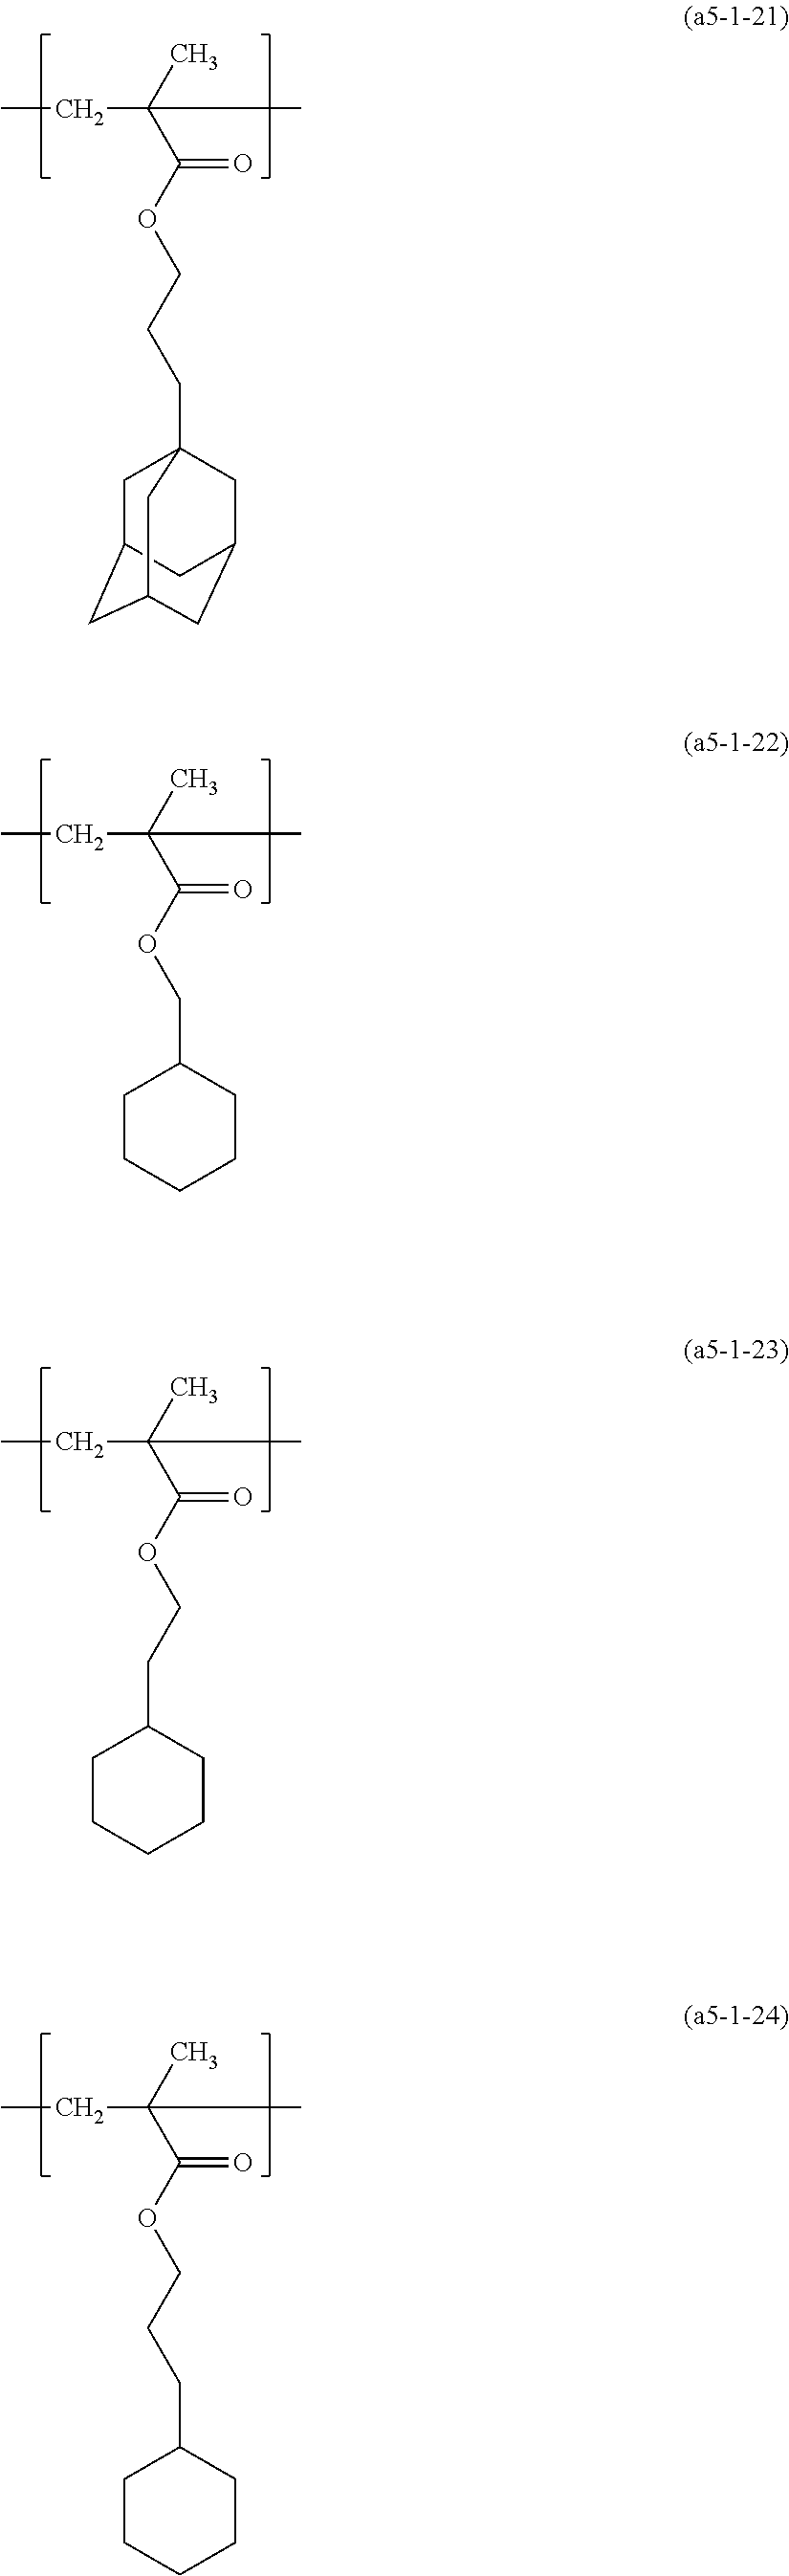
CCC(C(OCCCC12CC3CC(CC(C1)C3)C2)=O)(C)C.CCC(C(OCC1CCCCC1)=O)(C)C.CCC(C(OCCC1CCCCC1)=O)(C)C.CCC(C(OCCCC1CCCCC1)=O)(C)C
